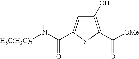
C1(O)=C(C([OMe])=O)SC(C(N[H3C(H2C)7])=O)=C1
